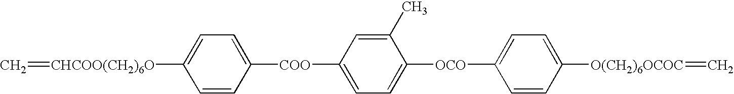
[CHCOO(CH2)6O](=C)C1=CC=C([COO]C2=CC=C([OCO]C3=CC=C([O(CH2)6OCOC]=C)C=C3)C(C)=C2)C=C1
